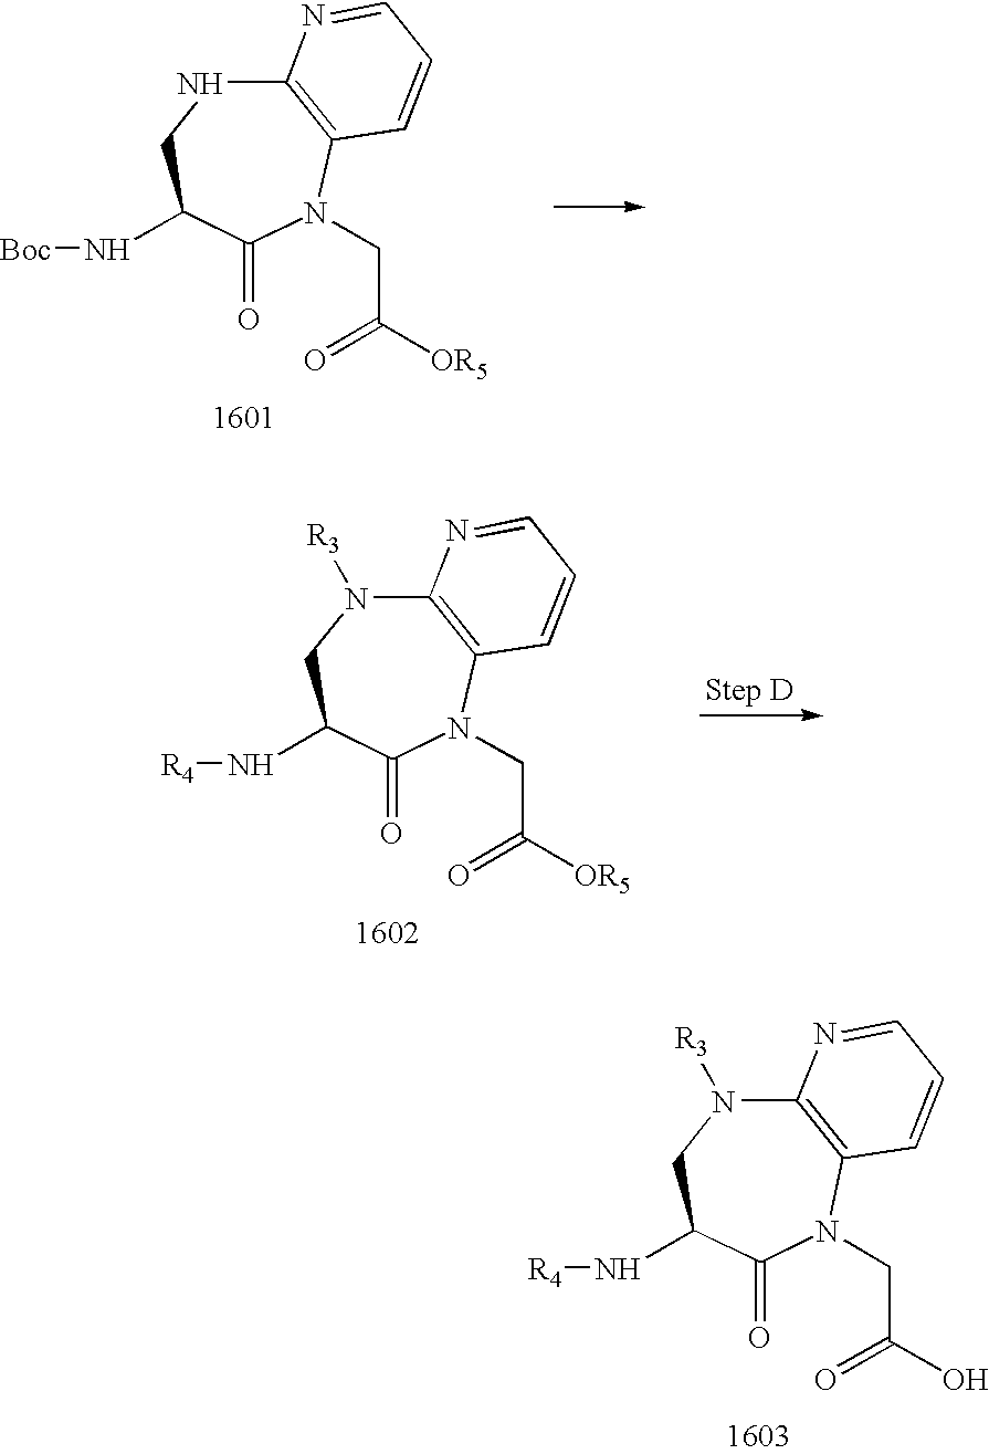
C12=C(N(CC(=O)O)C(=O)C(N[R4])CN1[R3])C=CC=N2.C12=C(N(CC(=O)[OR5])C(=O)C(N[Boc])CN1)C=CC=N2.C12=C(N(CC(=O)[OR5])C(=O)C(N[R4])CN1[R3])C=CC=N2
